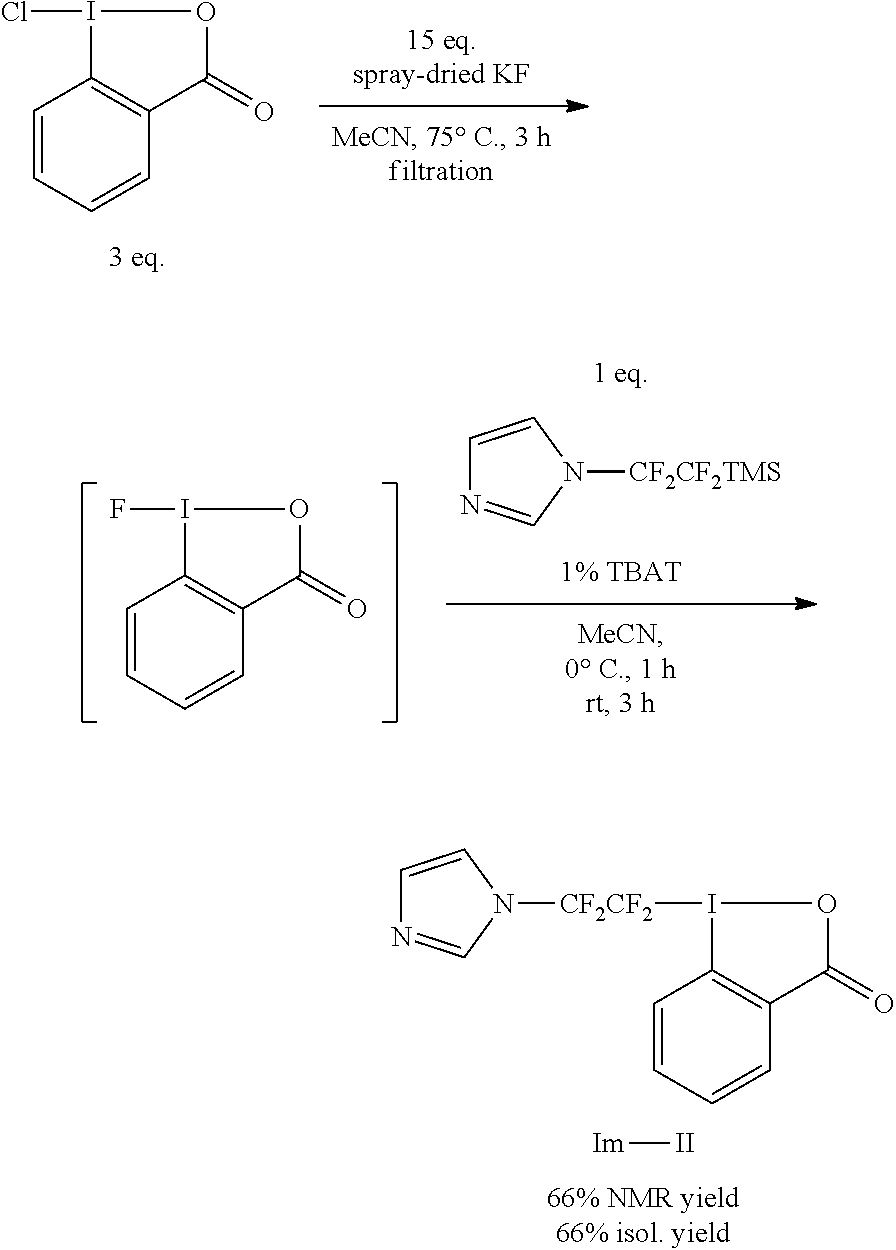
C1=CC=CC2=C1I(Cl)OC2=O.[Im][II].C1=CC=CC2=C1I([CF2CF2]N1C=CN=C1)OC2=O.C1=CC=CC2=C1I(F)OC2=O.C1=CN([CF2CF2TMS])C=N1
